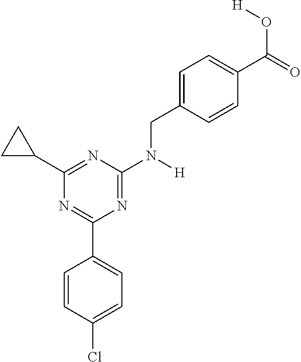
C1=CC(Cl)=CC=C1C1=NC(C2CC2)=NC(N(CC2=CC=C(C(O[H])=O)C=C2)[H])=N1
